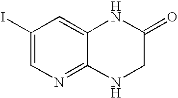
C1(I)=CN=C2C(=C1)NC(=O)CN2
